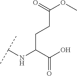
C(C(C(O)=O)NC(C)C)CC(OC)=O
